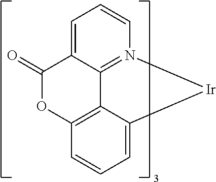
C12=C3C=CC=C1[Ir]N1=C2C(=CC=C1)C(=O)O3
